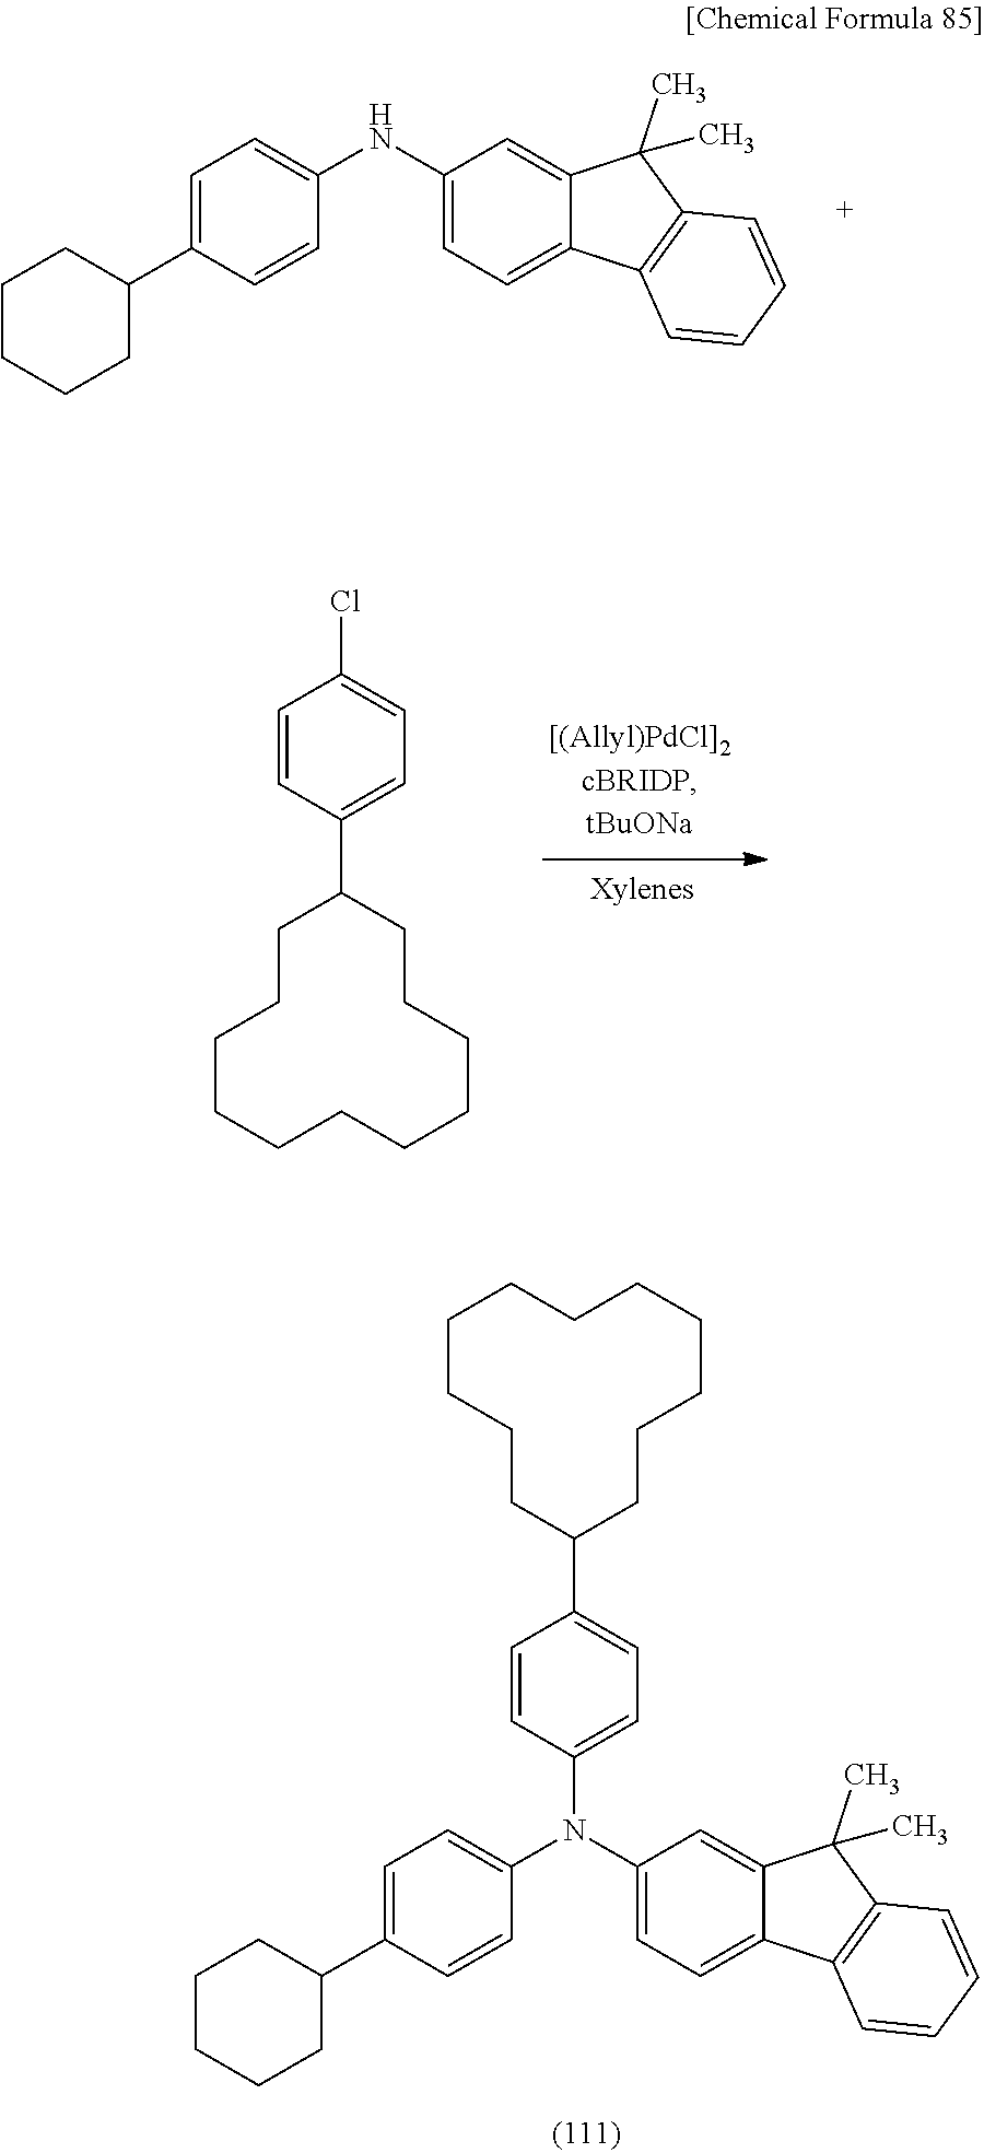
C1=C(C2CCCCC2)C=CC(NC2=CC=C3C(=C2)C(C)(C)C2=C3C=CC=C2)=C1.C1=CC(C2CCCCCCCCCCC2)=CC=C1Cl.C1=CC(C2CCCCCCCCCCC2)=CC=C1N(C1=CC=C(C2CCCCC2)C=C1)C1=CC=C2C(=C1)C(C)(C)C1=C2C=CC=C1
